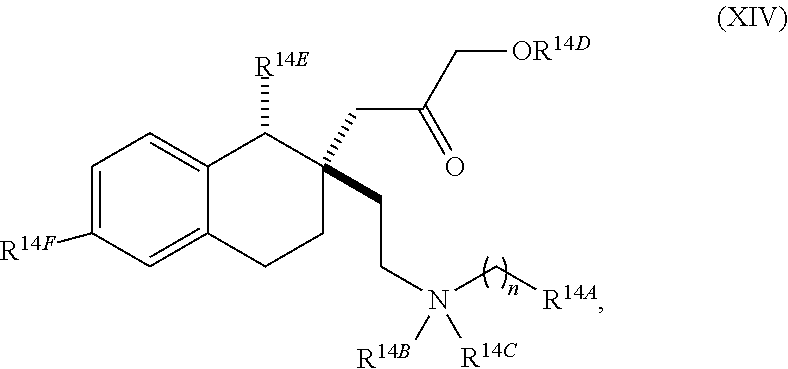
C1=C([R14F])C=C2C(=C1)C([R14E])C(CC(=O)C[OR14D])(CCN(C[R14A])([R14B])[R14C])CC2
